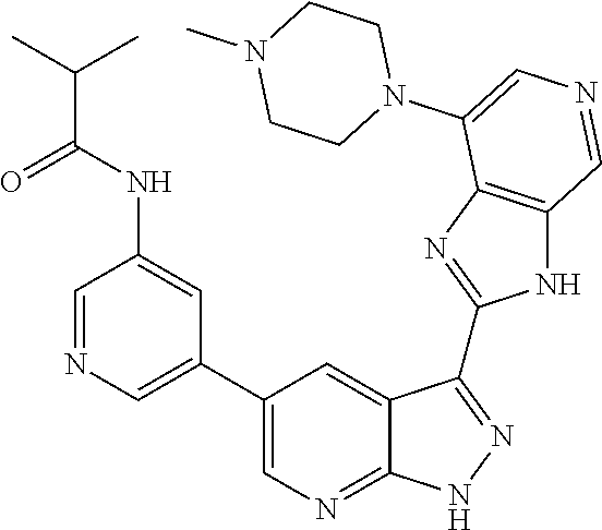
C1=NC=C(C2=CN=C3C(=C2)C(C2=NC4=C(N2)C=NC=C4N2CCN(C)CC2)=NN3)C=C1NC(C(C)C)=O
